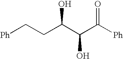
C(C(C(C([Ph])=O)O)O)C[Ph]
